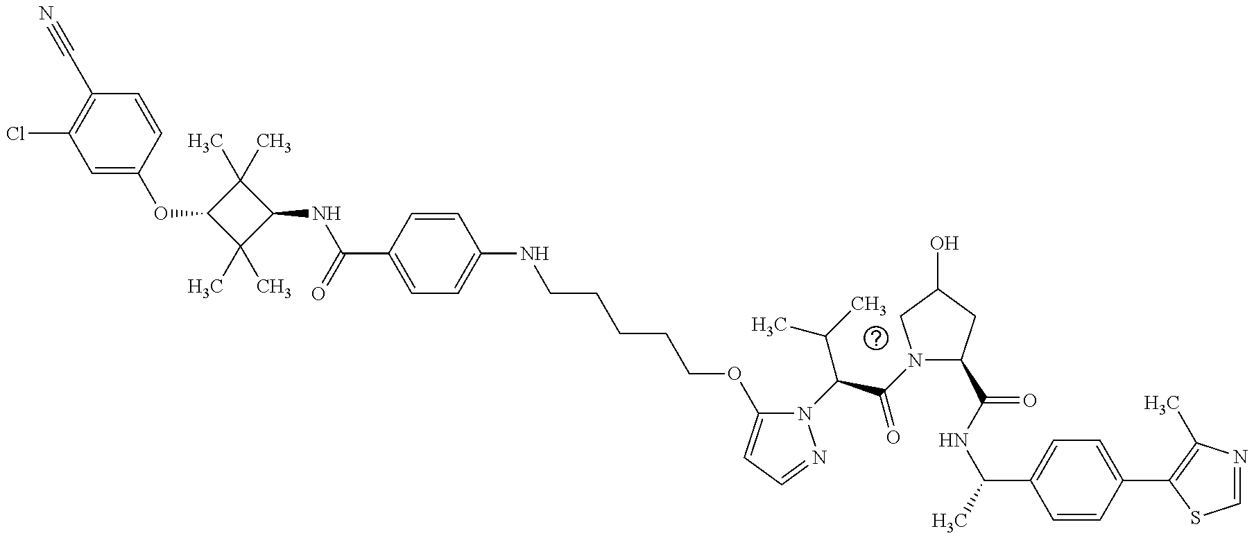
C1=C(OC2C(C)(C)C(NC(=O)C3=CC=C(NCCCCCOC4=CC=NN4C(C(C)C)C(=O)N4C(C(=O)NC(C5=CC=C(C6=C(C)N=CS6)C=C5)C)CC(O)C4)C=C3)C2(C)C)C=CC(C#N)=C1Cl
